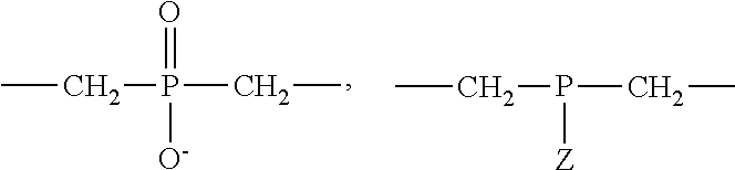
CCP(CC)(=O)[O-].CCP(CC)[Z]
